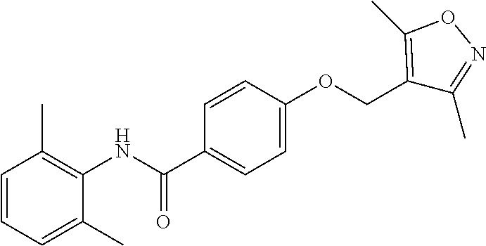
C1=CC=C(C)C(NC(C2=CC=C(OCC3=C(C)ON=C3C)C=C2)=O)=C1C
